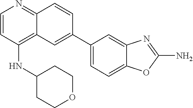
C1(NC2CCOCC2)=C2C(=NC=C1)C=CC(C1=CC=C3C(=C1)N=C(N)O3)=C2
